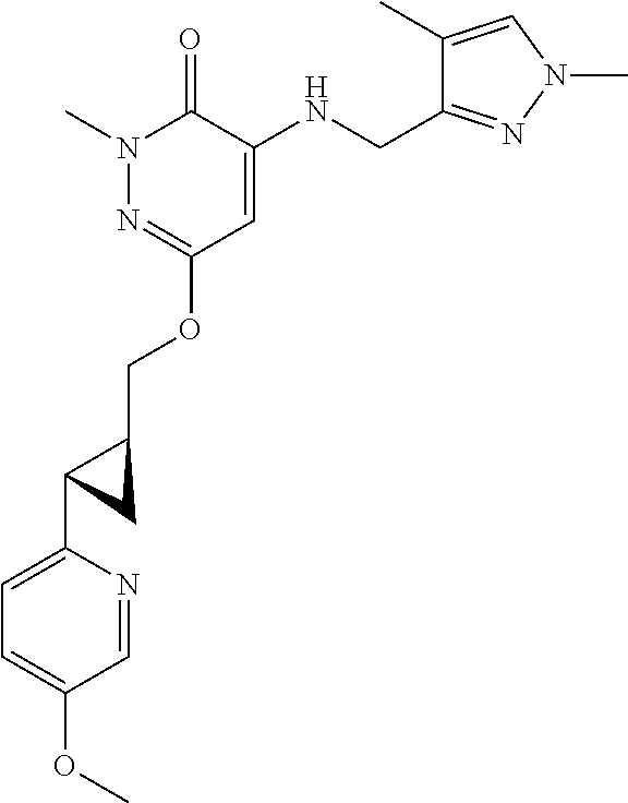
N1(C)N=C(OCC2CC2C2=CC=C(OC)C=N2)C=C(NCC2=NN(C)C=C2C)C1=O
